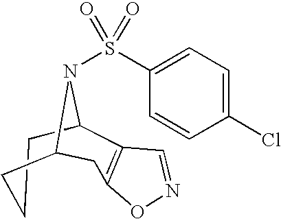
C1CCC2CC3=C(C1N2S(=O)(=O)C1=CC=C(Cl)C=C1)C=NO3
